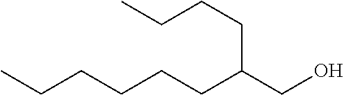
C(C(CO)CCCC)CCCCC
